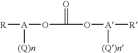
[R][A](OC(=O)O[A]([R])[(Q)n])[(Q)n]
